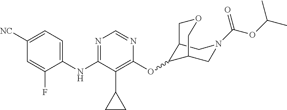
C1(NC2=NC=NC(OC3C4CN(C(OC(C)C)=O)CC3COC4)=C2C2CC2)=CC=C([NC])C=C1F
